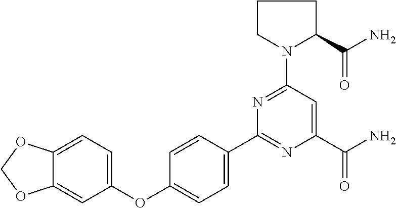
C1=C2C(=CC(OC3=CC=C(C4=NC(C(=O)N)=CC(N5C(C(=O)N)CCC5)=N4)C=C3)=C1)OCO2
